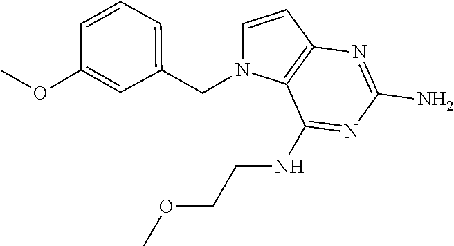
C1=CC2=C(N1CC1=CC=CC(OC)=C1)C(NCCOC)=NC(N)=N2
